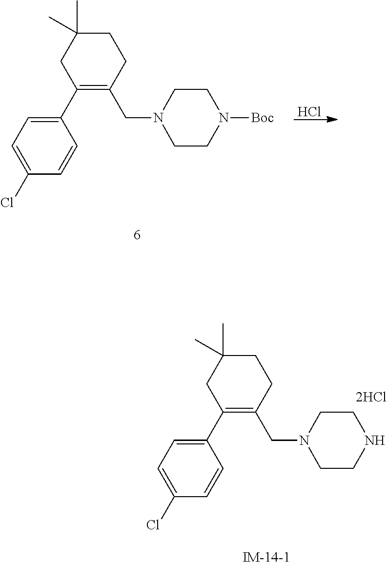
C1C(C)(C)CC(C2=CC=C(Cl)C=C2)=C(CN2CCN([Boc])CC2)C1.Cl.C1C(C)(C)CC(C2=CC=C(Cl)C=C2)=C(CN2CCNCC2)C1
